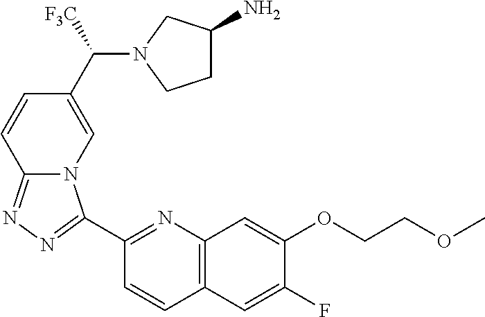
C1(C2=NN=C3N2C=C(C(N2CCC(N)C2)[F3C])C=C3)=NC2=C(C=C1)C=C(F)C(OCCOC)=C2
